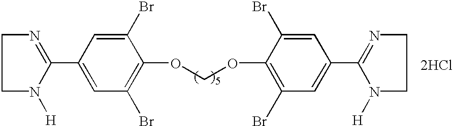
[2HCl].C1(Br)=CC(C2=NCCN2[H])=CC(Br)=C1OCOC1=C(Br)C=C(C2=NCCN2[H])C=C1Br
